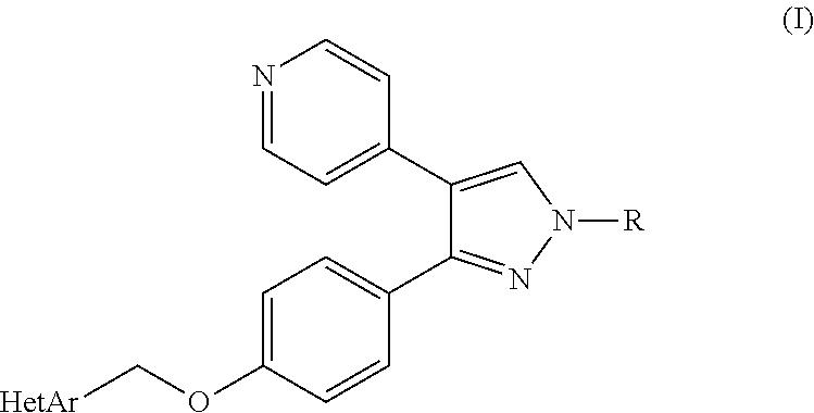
[HetAr]COC1=CC=C(C2=NN([R])C=C2C2=CC=NC=C2)C=C1
